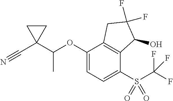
C1(OC(C2(C#N)CC2)C)=CC=C(S(C(F)(F)F)(=O)=O)C2=C1CC(F)(F)C2O
